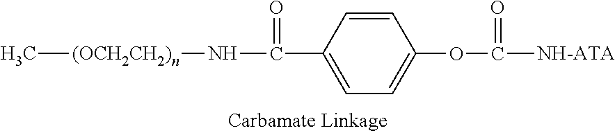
C[(OCH2CH2)n]NC(C1=CC=C(OC([NH-ATA])=O)C=C1)=O
